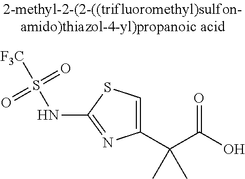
C1(C(C(O)=O)(C)C)=CSC(NS(=O)(=O)[F3C])=N1
